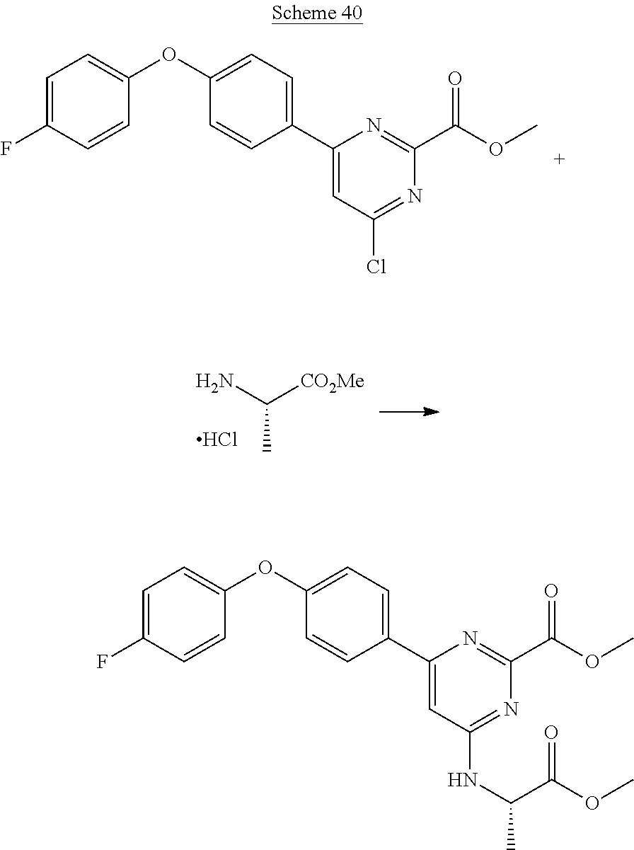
C1=C(C2=CC(Cl)=NC(C(OC)=O)=N2)C=CC(OC2=CC=C(F)C=C2)=C1.C([CO2Me])(N)C.Cl.C1=C(C2=CC(NC(C)C(OC)=O)=NC(C(OC)=O)=N2)C=CC(OC2=CC=C(F)C=C2)=C1
